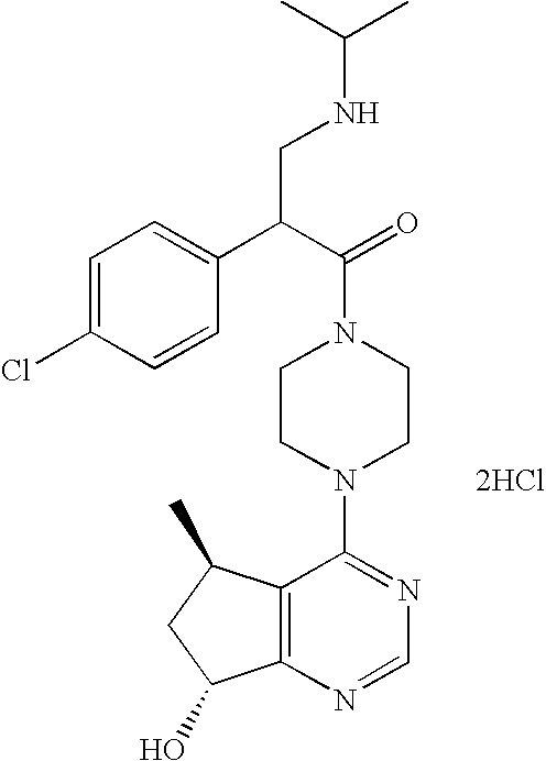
C12=C(N=CN=C1N1CCN(C(=O)C(CNC(C)C)C3=CC=C(Cl)C=C3)CC1)C(O)CC2C.[2HCl]
